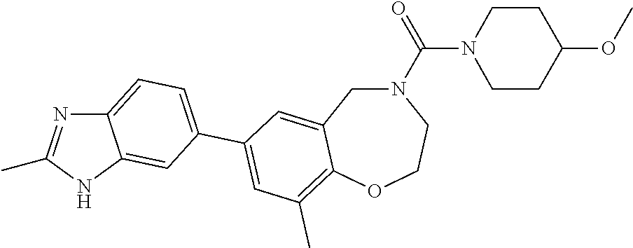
CC1=NC2=CC=C(C3=CC(C)=C4C(=C3)CN(C(=O)N3CCC(OC)CC3)CCO4)C=C2N1
